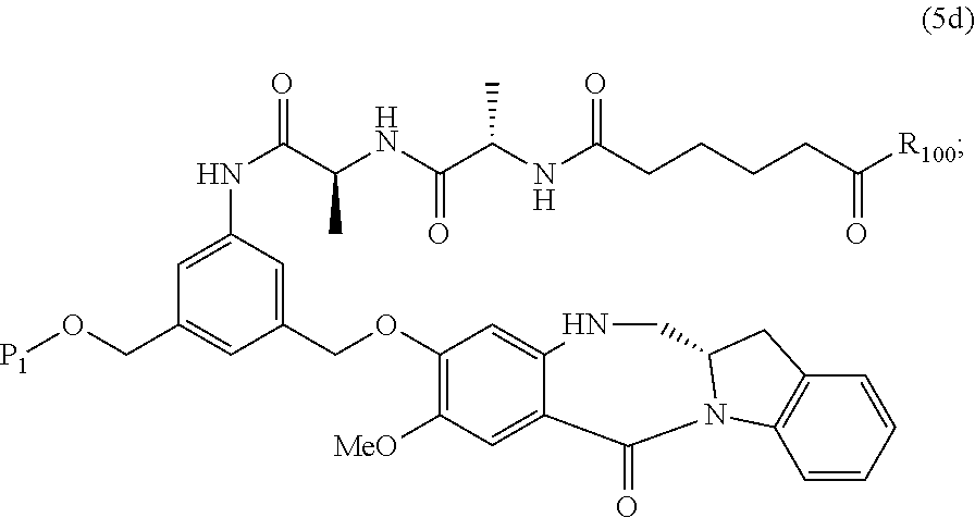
C(OC1=C([MeO])C=C2C(=C1)NCC1N(C2=O)C2=C(C=CC=C2)C1)C1=CC(NC(C(NC(C(NC(CCCCC([R100])=O)=O)C)=O)C)=O)=CC(CO[P1])=C1
